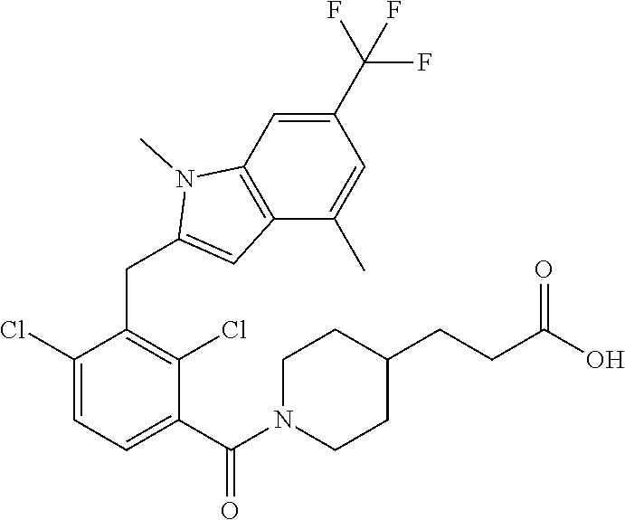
C1(Cl)=CC=C(C(=O)N2CCC(CCC(O)=O)CC2)C(Cl)=C1CC1=CC2=C(N1C)C=C(C(F)(F)F)C=C2C
